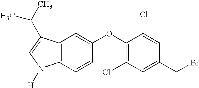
C12=C(C(C(C)C)=CN1[H])C=C(OC1=C(Cl)C=C(CBr)C=C1Cl)C=C2
